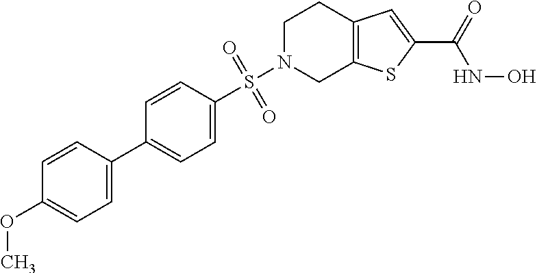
C1=C(C2=CC=C(S(N3CC4=C(CC3)C=C(C(=O)NO)S4)(=O)=O)C=C2)C=CC(OC)=C1
